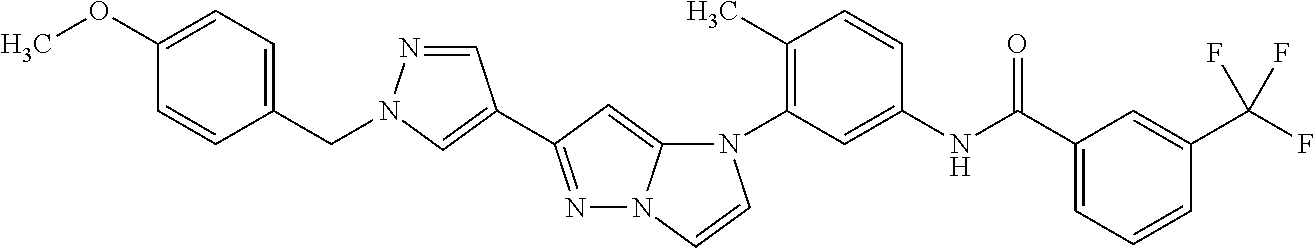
N1=C(C2=CN(CC3=CC=C(OC)C=C3)N=C2)C=C2N1C=CN2C1=C(C)C=CC(NC(C2=CC=CC(C(F)(F)F)=C2)=O)=C1
